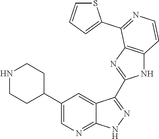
N1CCC(C2=CN=C3C(=C2)C(C2=NC4=C(N2)C=CN=C4C2=CC=CS2)=N[N H]3)CC1
